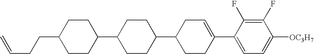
C1(F)=C(F)C(C2=CCC(C3CCC(C4CCC(CCC=C)CC4)CC3)CC2)=CC=C1[OC3H7]
